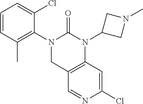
C1C2=C(N(C3CN(C)C3)C(=O)N1C1=C(C)C=CC=C1Cl)C=C(Cl)N=C2
